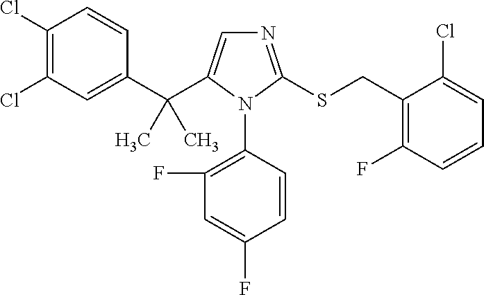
C1(C(C2=CN=C(SCC3=C(F)C=CC=C3Cl)N2C2=C(F)C=C(F)C=C2)(C)C)=CC(Cl)=C(Cl)C=C1
